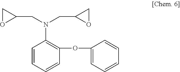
C1=CC=CC(OC2=CC=CC=C2)=C1N(CC1CO1)CC1OC1
